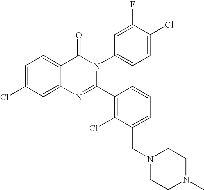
C1=C(Cl)C=C2C(=C1)C(=O)N(C1=CC=C(Cl)C(F)=C1)C(C1=C(Cl)C(CN3CCN(C)CC3)=CC=C1)=N2
